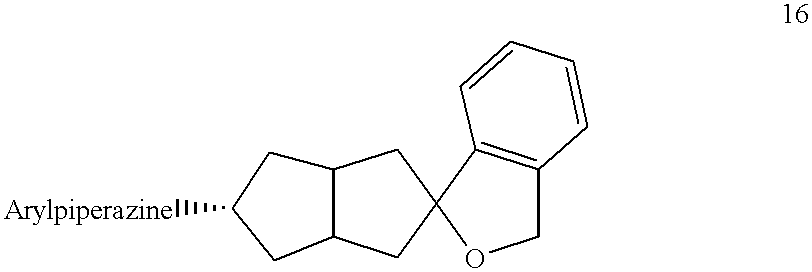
C12CC([Arylpiperazine])CC1CC1(C2)OCC2=C1C=CC=C2
